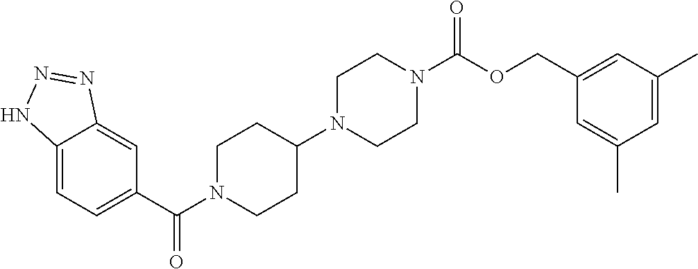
C12=CC=C(C(=O)N3CCC(N4CCN(C(=O)OCC5=CC(C)=CC(C)=C5)CC4)CC3)C=C1N=NN2
